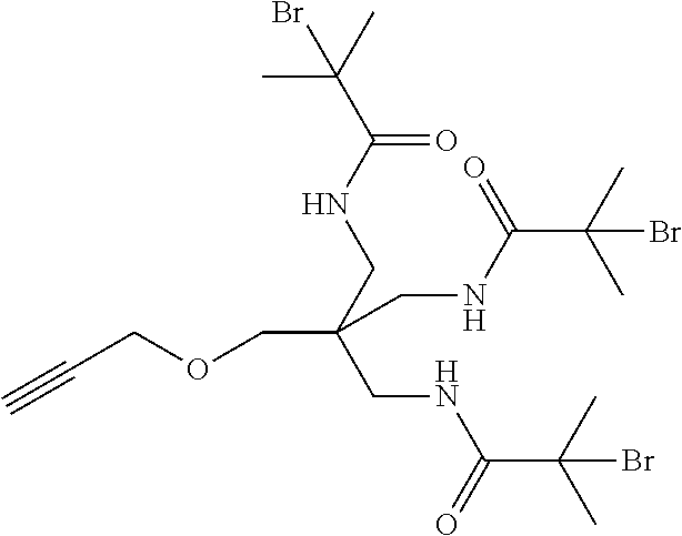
C#CCOCC(CNC(=O)C(C)(C)Br)(CNC(=O)C(C)(C)Br)CNC(=O)C(C)(C)Br
